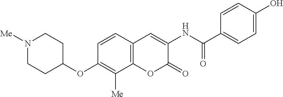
N1([Me])CCC(OC2=C([Me])C3=C(C=C2)C=C(NC(C2=CC=C(O)C=C2)=O)C(=O)O3)CC1
